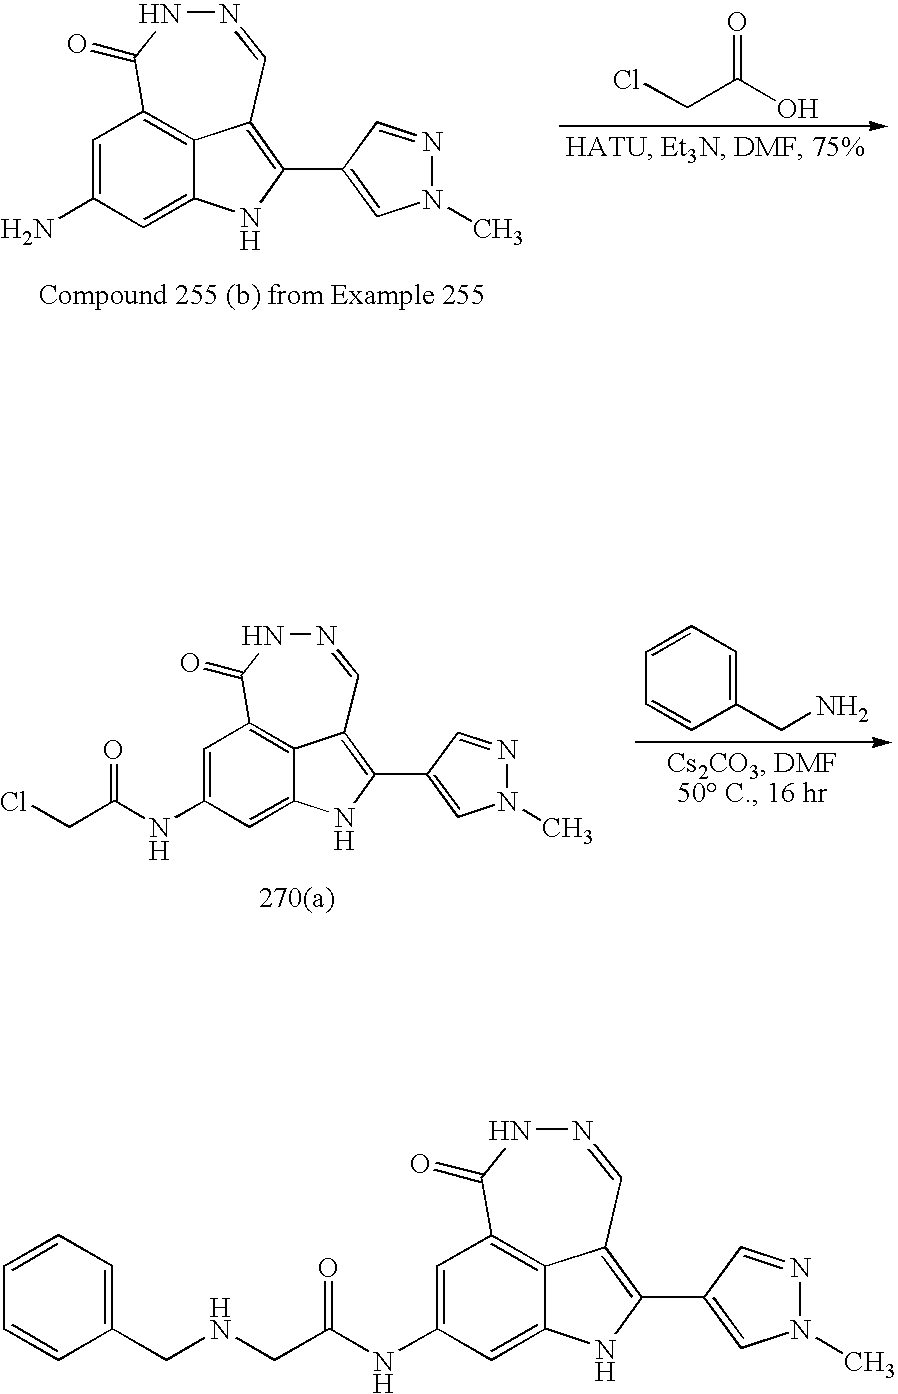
OC(=O)CCl.C1=C(N)C=C2NC(C3=CN(C)N=C3)=C3C2=C1C(=O)NN=C3.C1=C(CN)C=CC=C1.C1=C(NC(=O)CCl)C=C2NC(C3=CN(C)N=C3)=C3C2=C1C(=O)NN=C3.C1=C(NC(=O)CNCC2=CC=CC=C2)C=C2NC(C3=CN(C)N=C3)=C3C2=C1C(=O)NN=C3
